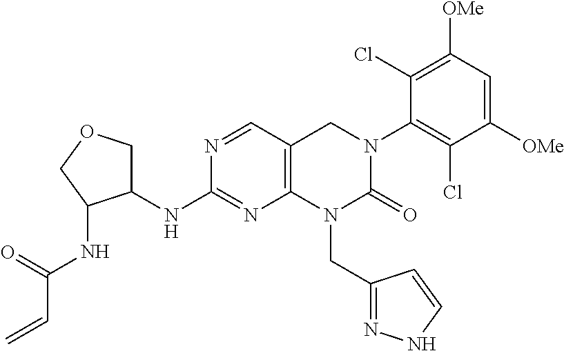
N1=CC2=C(N=C1NC1COCC1NC(C=C)=O)N(CC1=NNC=C1)C(=O)N(C1=C(Cl)C([OMe])=CC([OMe])=C1Cl)C2
